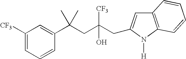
C1=CC(C(CC(CC2=CC3=C(N2[H])C=CC=C3)([CF3])O)(C)C)=CC([CF3])=C1
